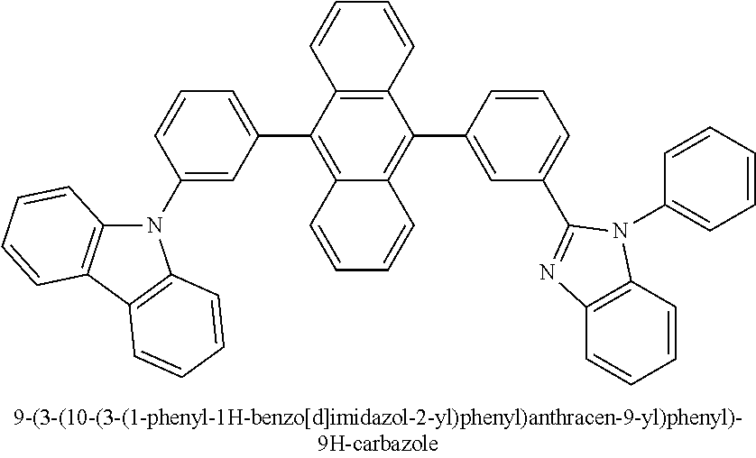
C1(C2=C3C(=C(C4=CC(C5=NC6=C(C=CC=C6)N5C5=CC=CC=C5)=CC=C4)C4=C2C=CC=C4)C=CC=C3)=CC=CC(N2C3=C(C4=C2C=CC=C4)C=CC=C3)=C1
